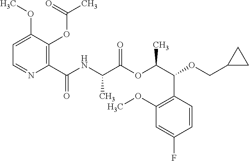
N(C(C(OC(C(C1=C(OC)C=C(F)C=C1)OCC1CC1)C)=O)C)C(=O)C1=C(OC(C)=O)C(OC)=CC=N1
